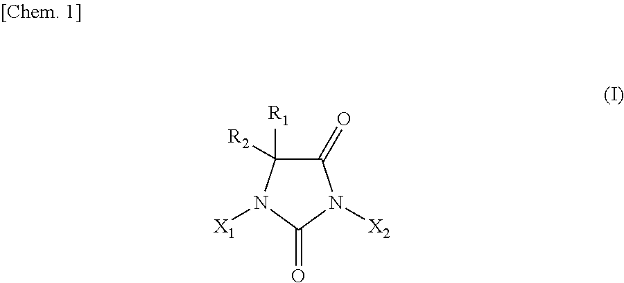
C1(=O)C([R1])([R2])N([X1])C(=O)N1[X2]
